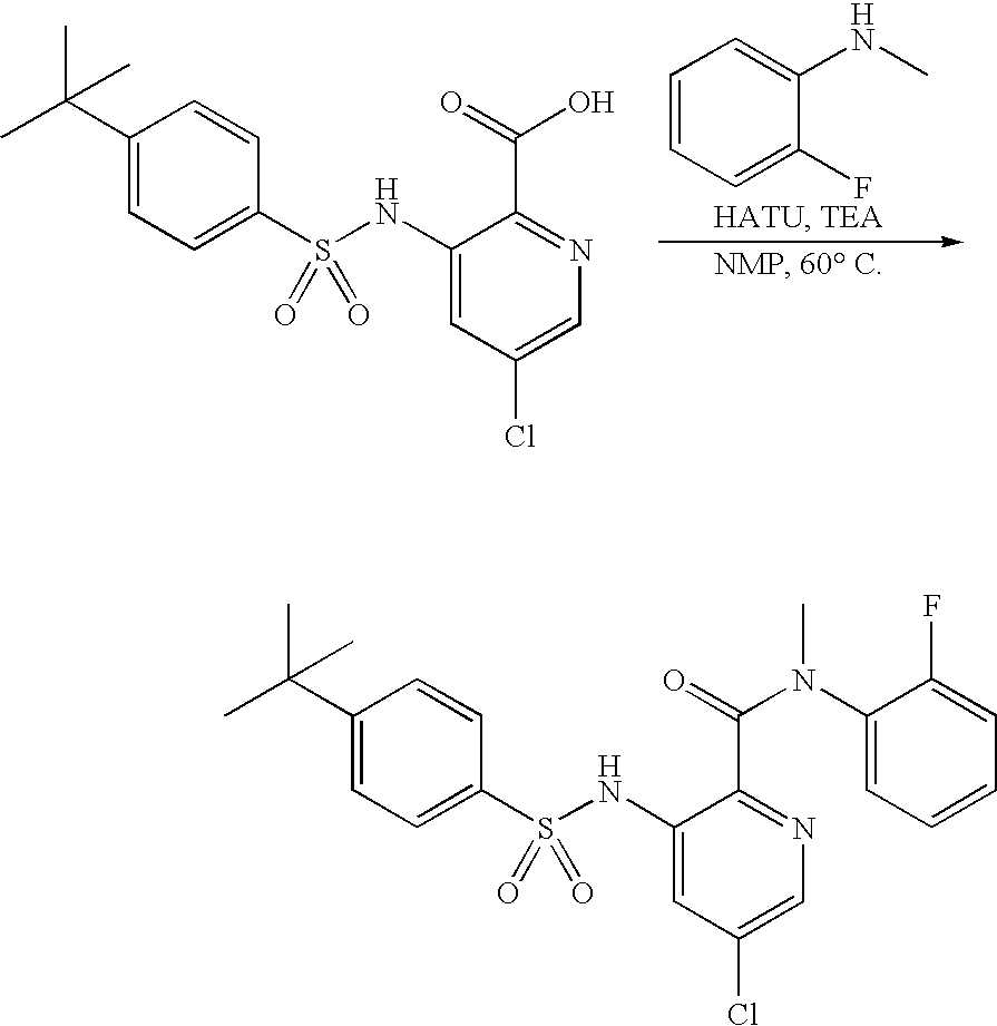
C1=CC=C(F)C(NC)=C1.C1(C(C)(C)C)=CC=C(S(NC2=CC(Cl)=CN=C2C(O)=O)(=O)=O)C=C1.C1(C(C)(C)C)=CC=C(S(NC2=CC(Cl)=CN=C2C(N(C)C2=CC=CC=C2F)=O)(=O)=O)C=C1
